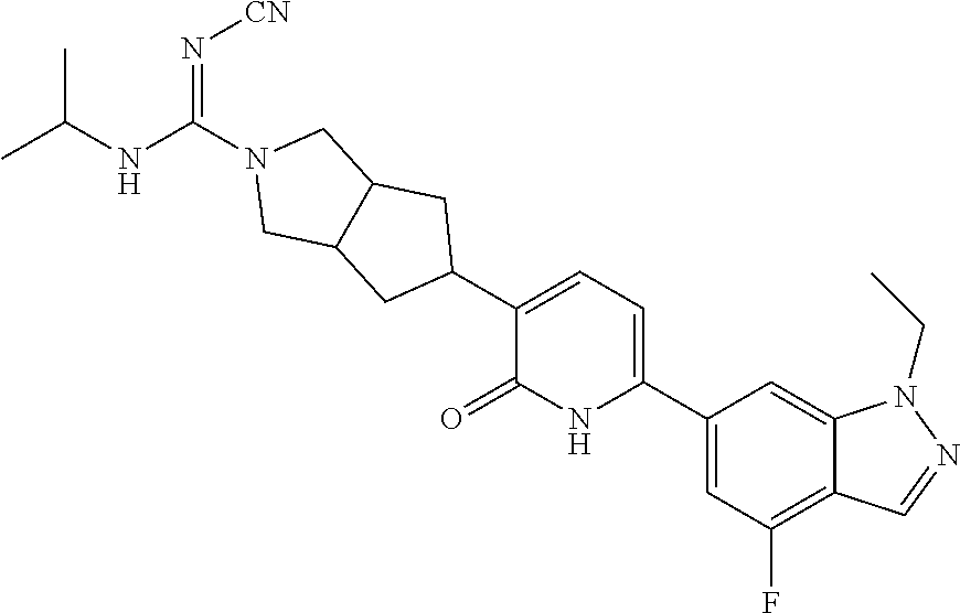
C1(C2=CC=C(C3CC4C(C3)CN(C(NC(C)C)=N[CN])C4)C(=O)N2)=CC(F)=C2C(=C1)N(CC)N=C2
